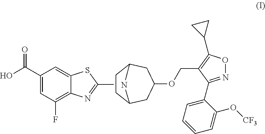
C1(C(O)=O)=CC(F)=C2C(=C1)SC(C)=N2.C1CC2CC(OCC3=C(C4CC4)ON=C3C3=CC=CC=C3O[CF3])CC1N2
